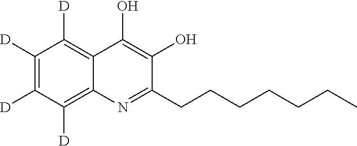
C1([D])=C([D])C([D])=C2C(=C1[D])C(O)=C(O)C(CCCCCCC)=N2
